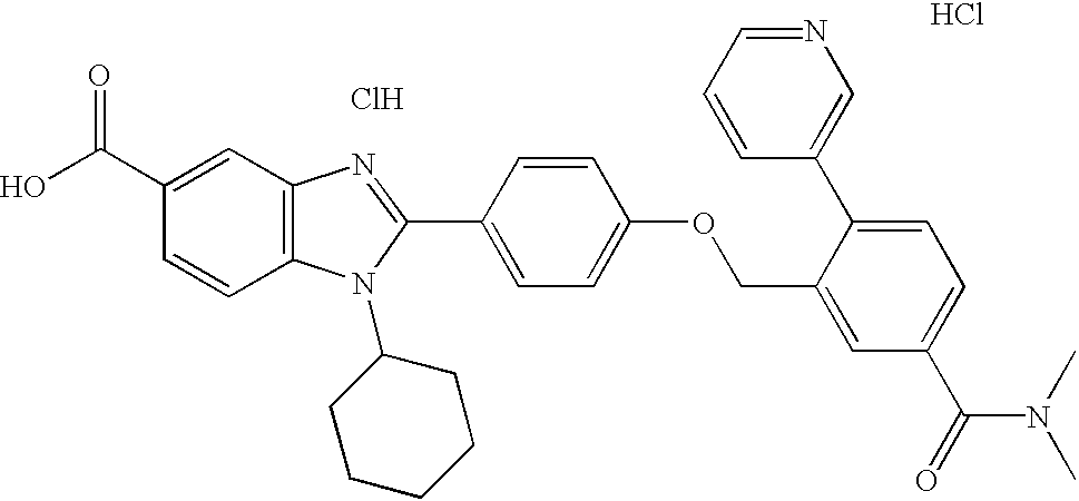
Cl.OC(C1=CC2=C(C=C1)N(C1CCCCC1)C(C1=CC=C(OCC3=CC(C(N(C)C)=O)=CC=C3C3=CN=CC=C3)C=C1)=N2)=O.Cl
